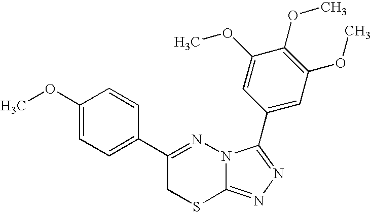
C1=C(OC)C=CC(C2=NN3C(=NN=C3C3=CC(OC)=C(OC)C(OC)=C3)SC2)=C1
